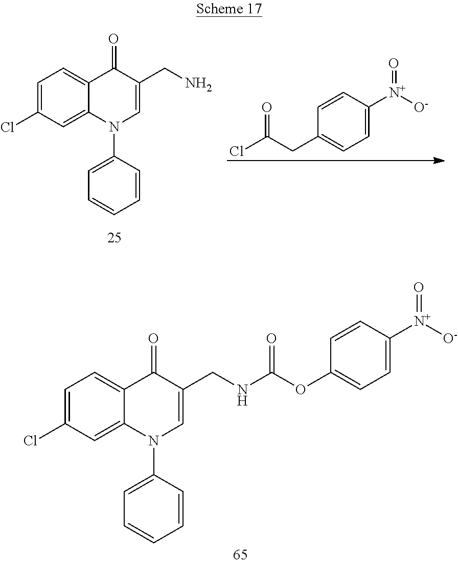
C1=C(Cl)C=C2C(=C1)C(=O)C(CN)=CN2C1=CC=CC=C1.C1=C([N+]([O-])=O)C=CC(CC(Cl)=O)=C1.C1=C(Cl)C=C2C(=C1)C(=O)C(CNC(OC1=CC=C([N+]([O-])=O)C=C1)=O)=CN2C1=CC=CC=C1
